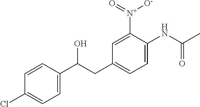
C1=C(C(CC2=CC=C(NC(C)=O)C([N+]([O-])=O)=C2)O)C=CC(Cl)=C1
